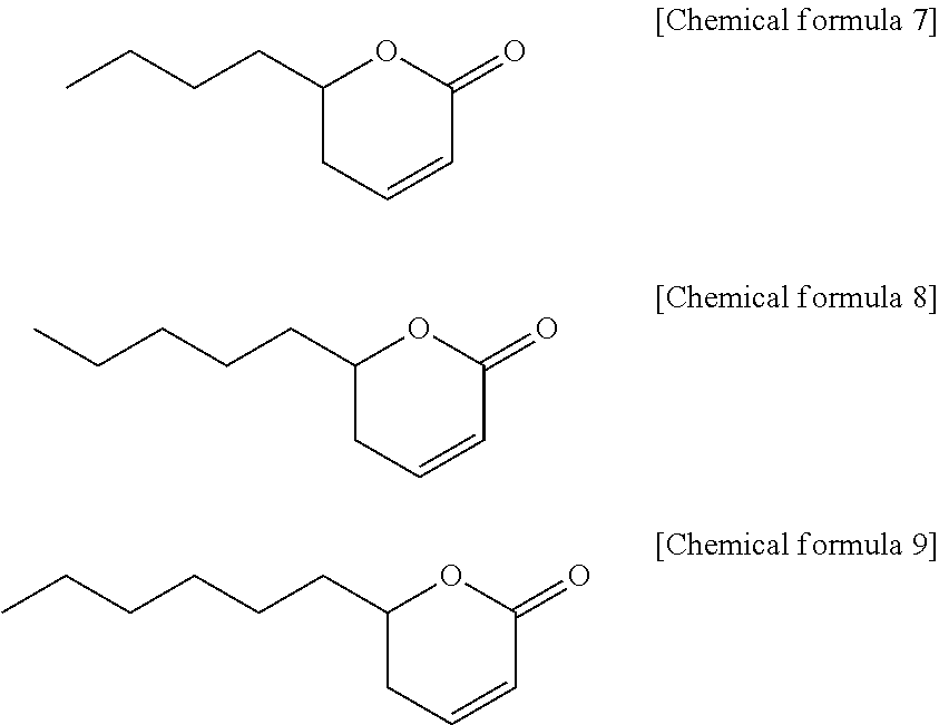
C1(CCCC)CC=CC(=O)O1.C1(CCCCC)CC=CC(=O)O1.C1(CCCCCC)CC=CC(=O)O1
